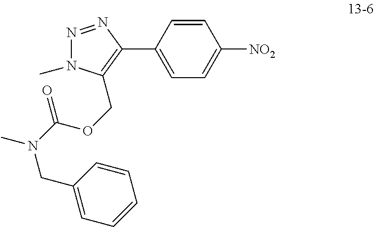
N1=NC(C2=CC=C([NO2])C=C2)=C(COC(N(CC2=CC=CC=C2)C)=O)N1C
